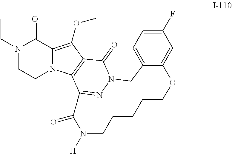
N1(CC)CCN2C(=C(OC)C3=C2C2=NN(C3=O)CC3=CC=C(F)C=C3OCCCCCN([H])C2=O)C1=O
